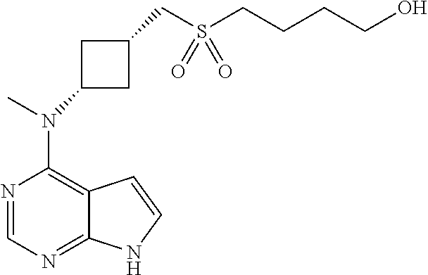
N1=CN=C2C(=C1N(C)C1CC(CS(CCCCO)(=O)=O)C1)C=CN2
